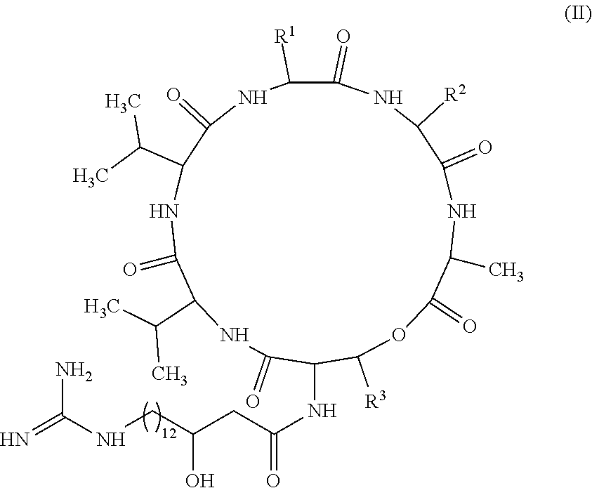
C1(=O)NC([R2])C(=O)NC(C)C(=O)OC([R3])C(NC(=O)CC(CNC(=N)N)O)C(=O)NC(C(C)C)C(=O)NC(C(C)C)C(=O)NC1[R1]
